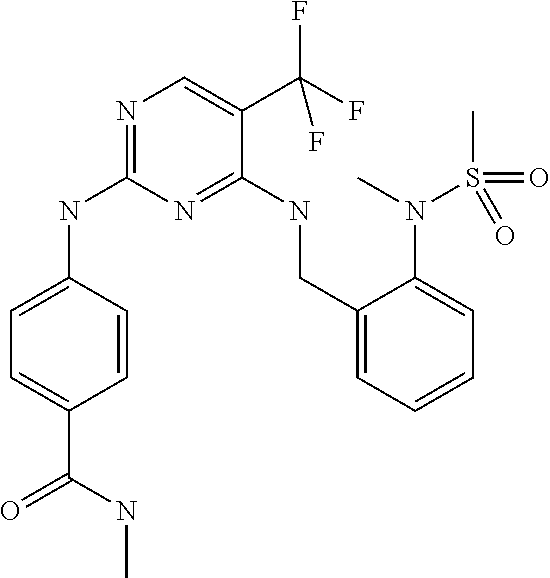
C1=C(NC2=NC=C(C(F)(F)F)C(NCC3=CC=CC=C3N(S(C)(=O)=O)C)=N2)C=CC(C(=O)NC)=C1
